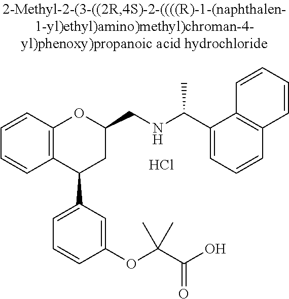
C12=C(C(C3=CC=CC(OC(C(O)=O)(C)C)=C3)CC(CNC(C)C3=CC=CC4=C3C=CC=C4)O1)C=CC=C2.Cl
